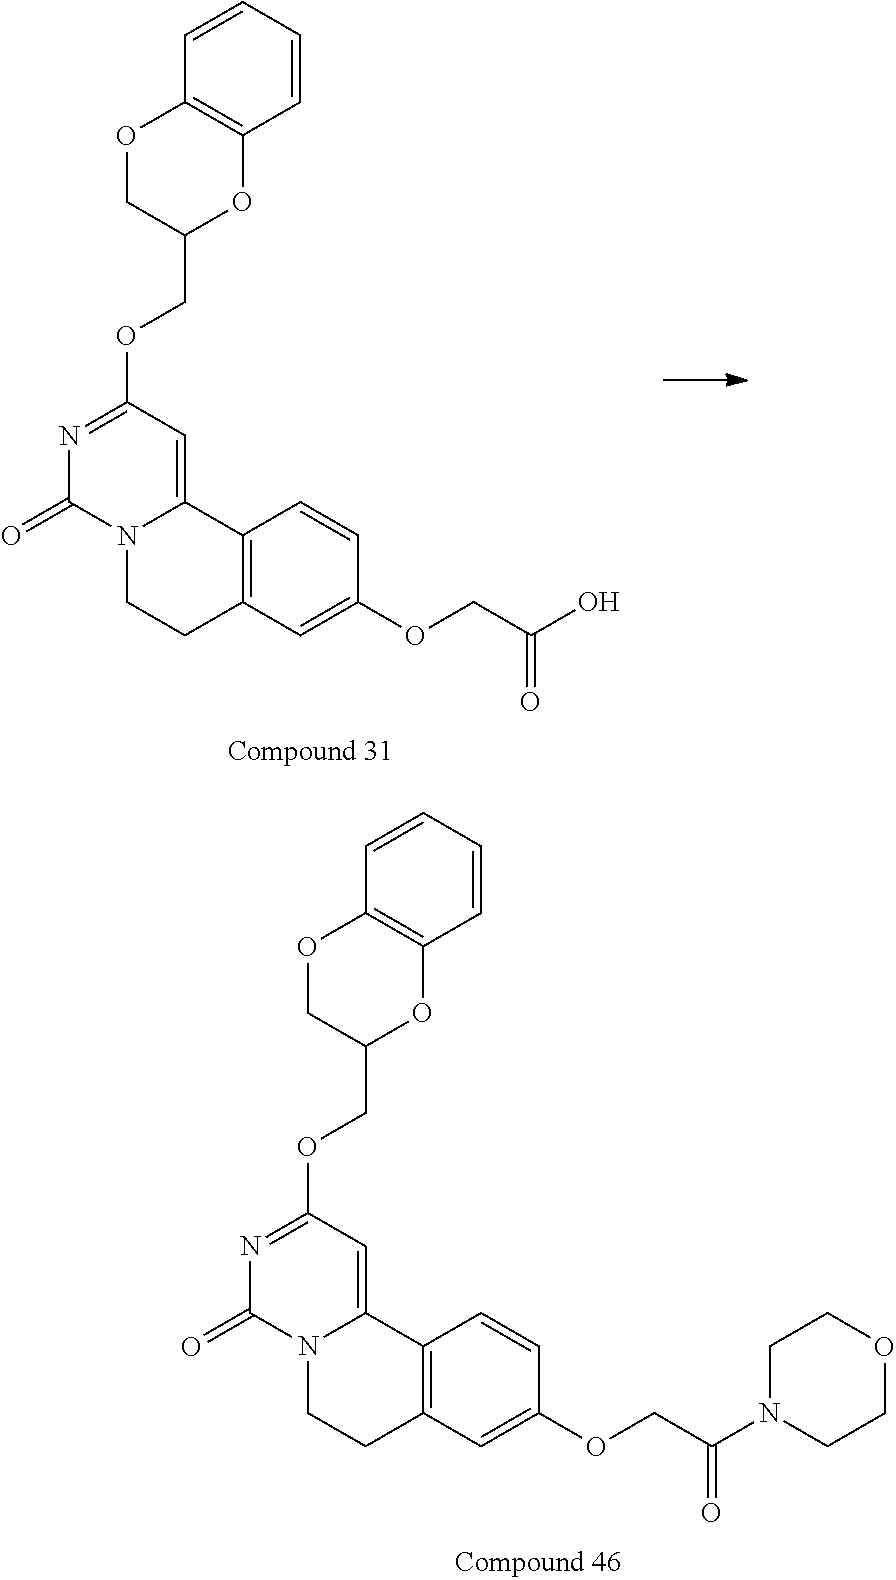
N1=C(OCC2OC3=C(OC2)C=CC=C3)C=C2N(C1=O)CCC1=C2C=CC(OCC(N2CCOCC2)=O)=C1.N1=C(OCC2OC3=C(OC2)C=CC=C3)C=C2N(C1=O)CCC1=C2C=CC(OCC(O)=O)=C1
